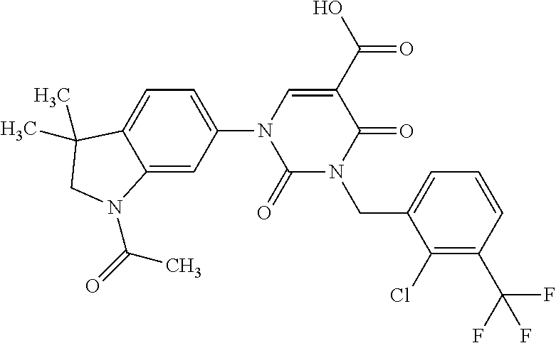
C1(=O)N(CC2=CC=CC(C(F)(F)F)=C2Cl)C(=O)C(C(O)=O)=CN1C1=CC=C2C(=C1)N(C(=O)C)CC2(C)C
